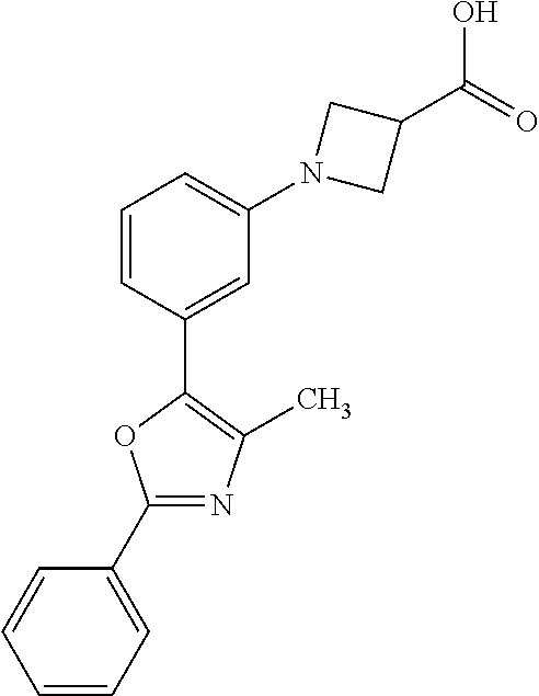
C1(C2=CC(N3CC(C(O)=O)C3)=CC=C2)=C(C)N=C(C2=CC=CC=C2)O1
